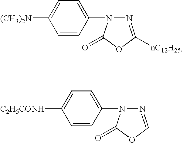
C1=CC(N2N=C([nC12H25])OC2=O)=CC=C1[(CH3)2N].C1=CC(N2N=COC2=O)=CC=C1[C2H5CONH]
